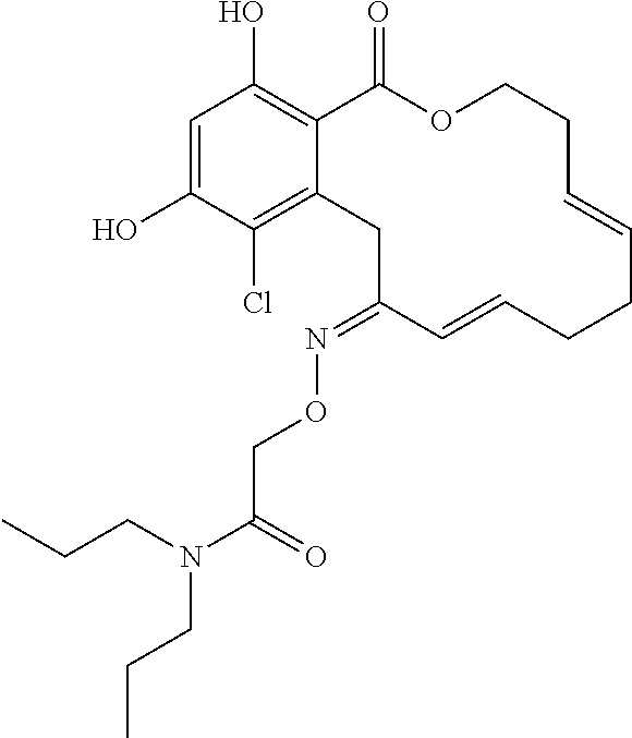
C1=C(O)C(Cl)=C2C(=C1O)C(=O)OCCC=CCCC=CC(=NOCC(N(CCC)CCC)=O)C2
